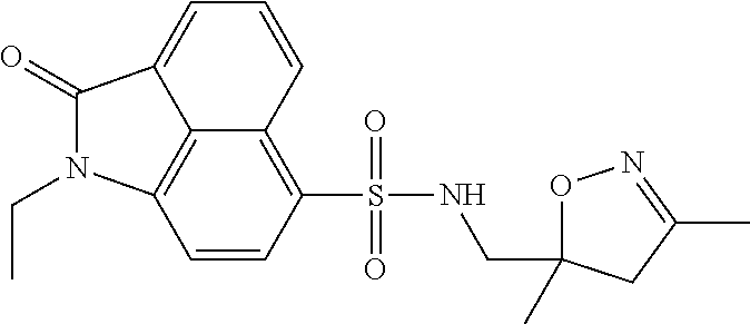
C12=C(S(=O)(=O)NCC3(C)ON=C(C)C3)C=CC3=C1C(=CC=C2)C(=O)N3CC
